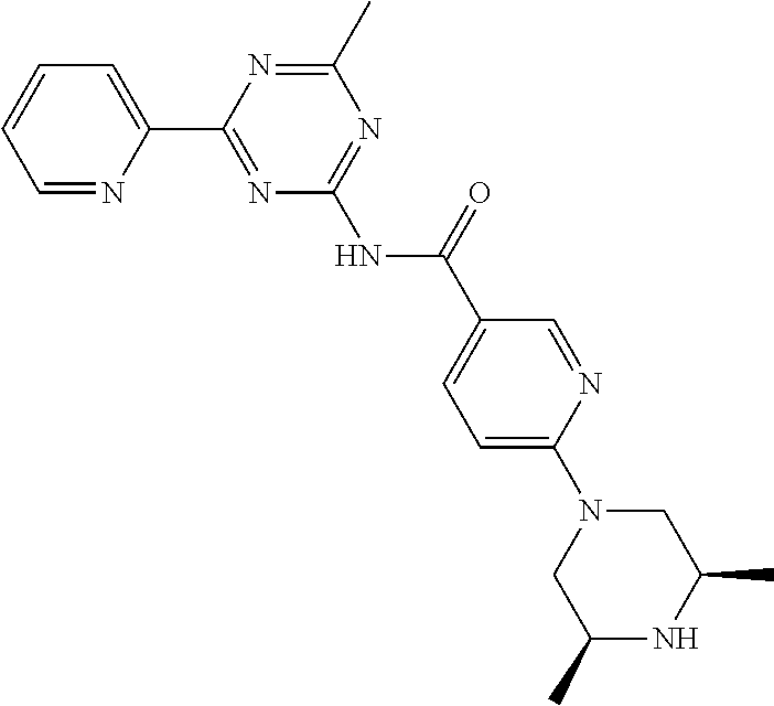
C1=NC(C2=NC(NC(C3=CC=C(N4CC(C)NC(C)C4)N=C3)=O)=NC(C)=N2)=CC=C1
